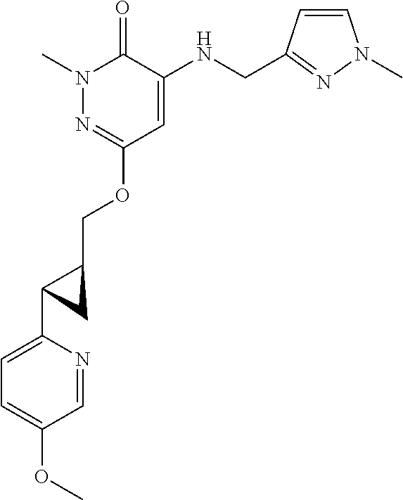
N1(C)N=C(OCC2C(C3=CC=C(OC)C=N3)C2)C=C(NCC2=NN(C)C=C2)C1=O
